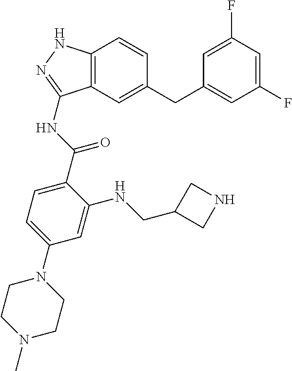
C1(F)=CC(F)=CC(CC2=CC3=C(C=C2)NN=C3NC(=O)C2=CC=C(N3CCN(C)CC3)C=C2NCC2CNC2)=C1
